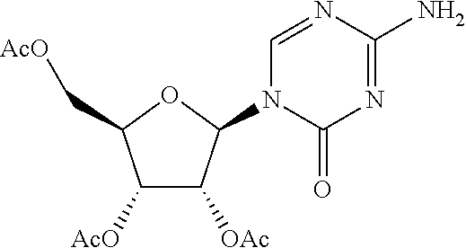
N1=C(N)N=CN(C2C([OAc])C([AcO])C(C[AcO])O2)C1=O
